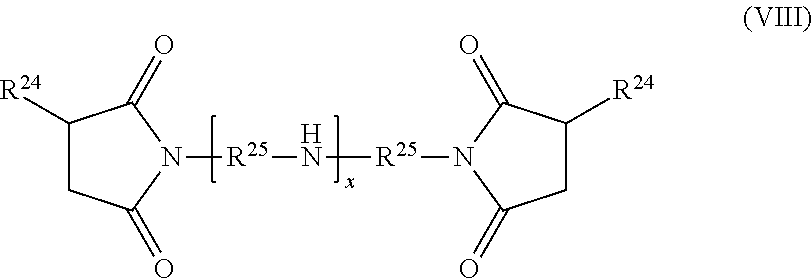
C1([R24])CC(=O)N([R25]N[R25]N2C(=O)CC([R24])C2=O)C1=O
